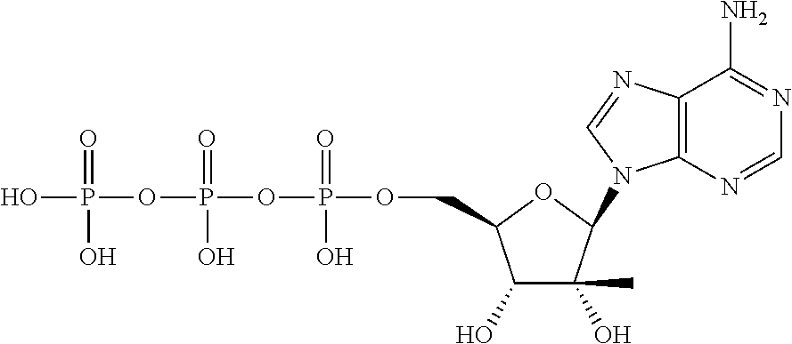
C1(O)C(O)(C)C(N2C3=C(C(N)=NC=N3)N=C2)OC1COP(OP(OP(O)(=O)O)(=O)O)(=O)O
